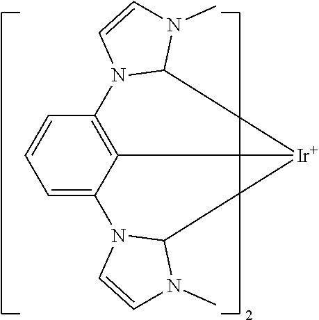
C12=C3C(=CC=C1)N1C=CN(C)C1[Ir]3C1N2C=CN1C
